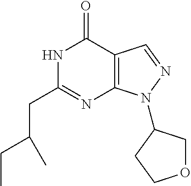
N1C(CC(CC)C)=NC2=C(C1=O)C=NN2C1COCC1
